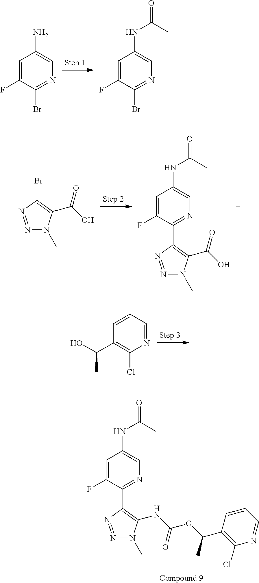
C1=C(F)C(Br)=NC=C1N.C1=C(F)C(Br)=NC=C1NC(=O)C.N1=NC(Br)=C(C(O)=O)N1C.C1=C(F)C(C2=C(C(O)=O)N(C)N=N2)=NC=C1NC(=O)C.OC(C1=C(Cl)N=CC=C1)C.C1=C(F)C(C2=C(NC(OC(C3=C(Cl)N=CC=C3)C)=O)N(C)N=N2)=NC=C1NC(=O)C
